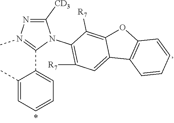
C1(C)=CC=CC=C1C1=N(C)N=C([CD3])N1C1=C([R7])C=C2C(=C1[R7])OC1=C2C=CC=C1
